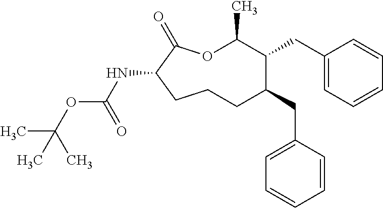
O1C(C)C(CC2=CC=CC=C2)C(CC2=CC=CC=C2)CCCC(NC(OC(C)(C)C)=O)C1=O
